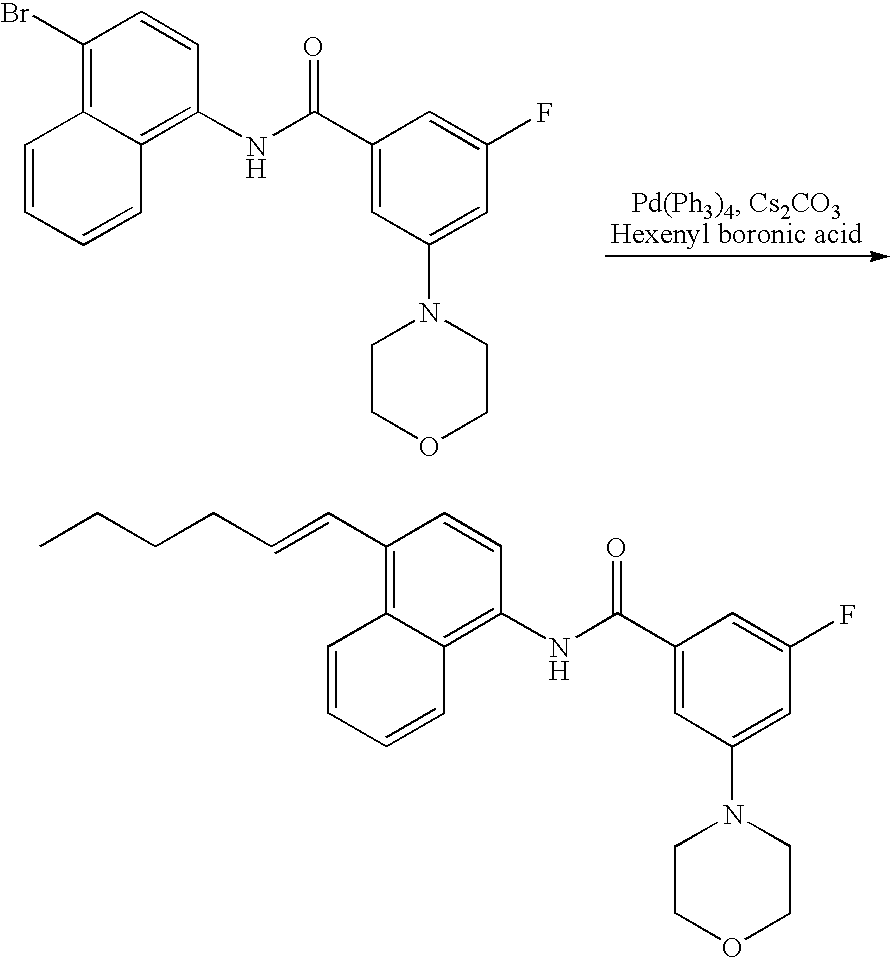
C1=CC=CC2=C(NC(C3=CC(N4CCOCC4)=CC(F)=C3)=O)C=CC(Br)=C12.C1=CC=CC2=C(NC(C3=CC(N4CCOCC4)=CC(F)=C3)=O)C=CC(C=CCCCC)=C12
